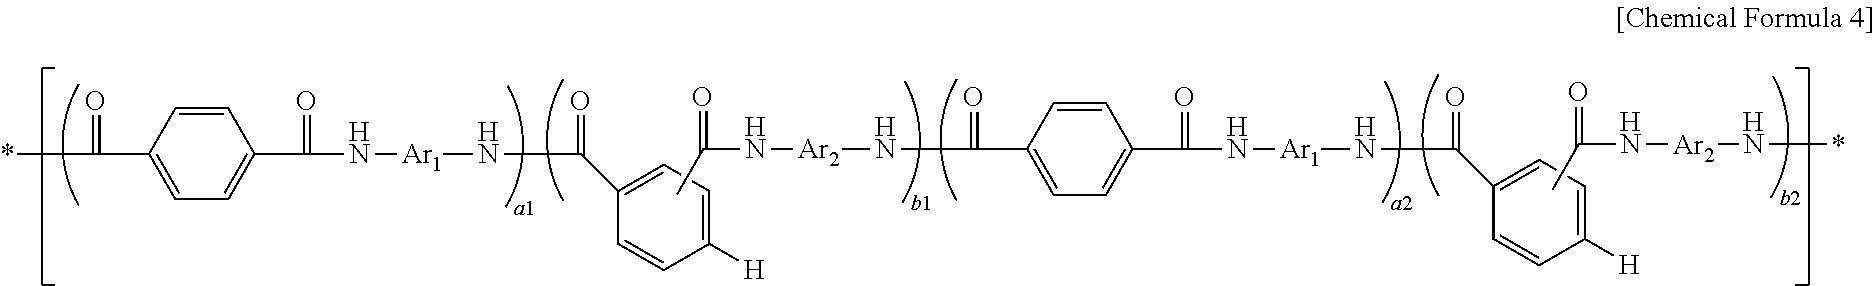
*C(C1=CC=C(C(N[Ar1]NC(=O)C2=CC=C([H])C=C2)=O)C=C1)=O.CC(=O)N[Ar2]N*.CC(N[Ar2]NC(C1=CC=C(C(N[Ar1]NC(=O)C2=CC=C([H])C=C2)=O)C=C1)=O)=O
